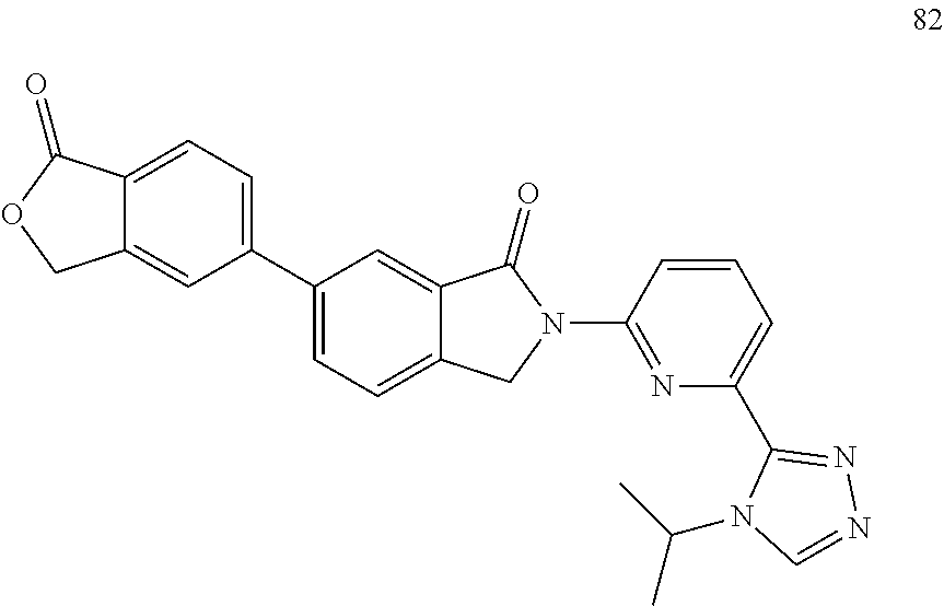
C12=CC=C(C3=CC=C4C(=C3)C(=O)N(C3=NC(C5=NN=CN5C(C)C)=CC=C3)C4)C=C1COC2=O
